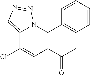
C12=CN=NN1C(C1=CC=CC=C1)=C(C(C)=O)C=C2Cl
